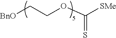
[BnO]CCOC([SMe])=S
